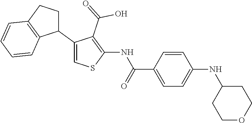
C1(C2CCC3=C2C=CC=C3)=CSC(NC(C2=CC=C(NC3CCOCC3)C=C2)=O)=C1C(=O)O
